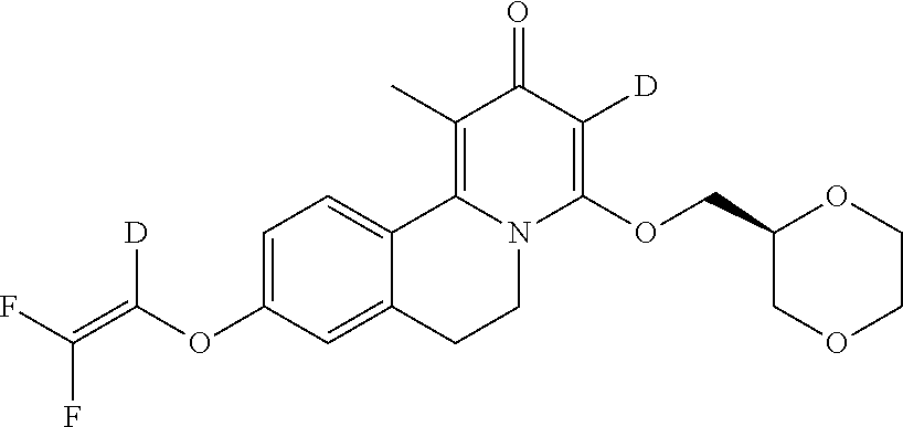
C1=C(OC(=C(F)F)[D])C=C2C(=C1)C1=C(C)C(=O)C([D])=C(OCC3COCCO3)N1CC2
